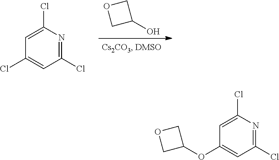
C1(O)COC1.C1(Cl)=CC(Cl)=NC(Cl)=C1.C1(OC2COC2)=CC(Cl)=NC(Cl)=C1
